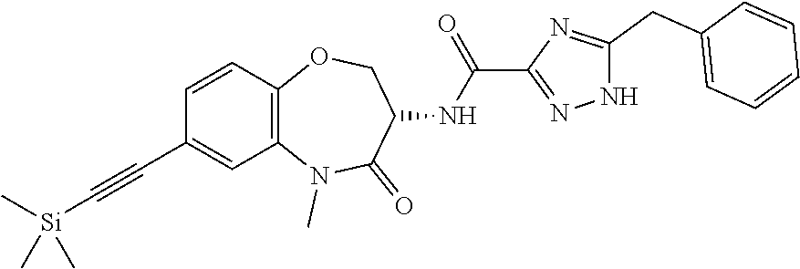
C12=C(C=CC(C#C[Si](C)(C)C)=C1)OCC(NC(C1=NNC(CC3=CC=CC=C3)=N1)=O)C(=O)N2C
